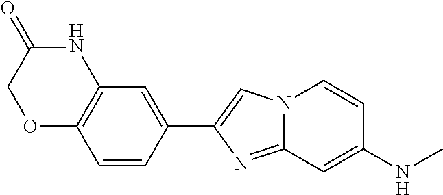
C1=CC(C2=CN3C(=N2)C=C(NC)C=C3)=CC2=C1OCC(=O)N2
